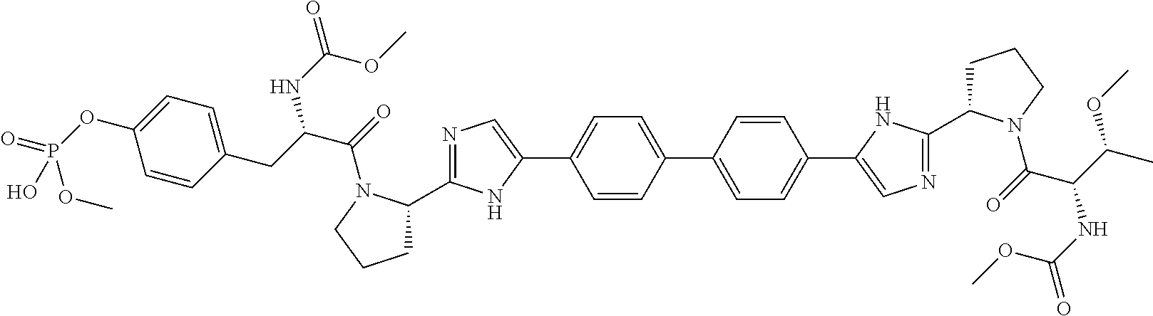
N1=C(C2CCCN2C(=O)C(CC2=CC=C(OP(=O)(OC)O)C=C2)NC(=O)OC)NC(C2=CC=C(C3=CC=C(C4=CN=C(C5CCCN5C(=O)C(C(C)OC)NC(=O)OC)N4)C=C3)C=C2)=C1
